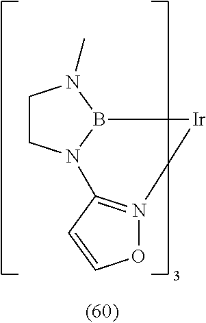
C1CN2B(N1C)[Ir]N1=C2C=CO1
